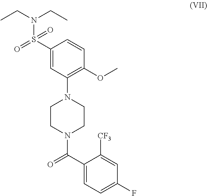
C1(S(N(CC)CC)(=O)=O)=CC(N2CCN(C(C3=CC=C(F)C=C3[CF3])=O)CC2)=C(OC)C=C1
